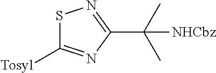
C1(C(C)(C)[NHCbz])=NSC([Tosyl])=N1
